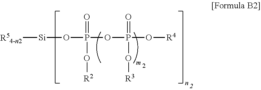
[Si]([R54-n2])OP(=O)(OP(=O)(O[R4])O[R3])O[R2]
